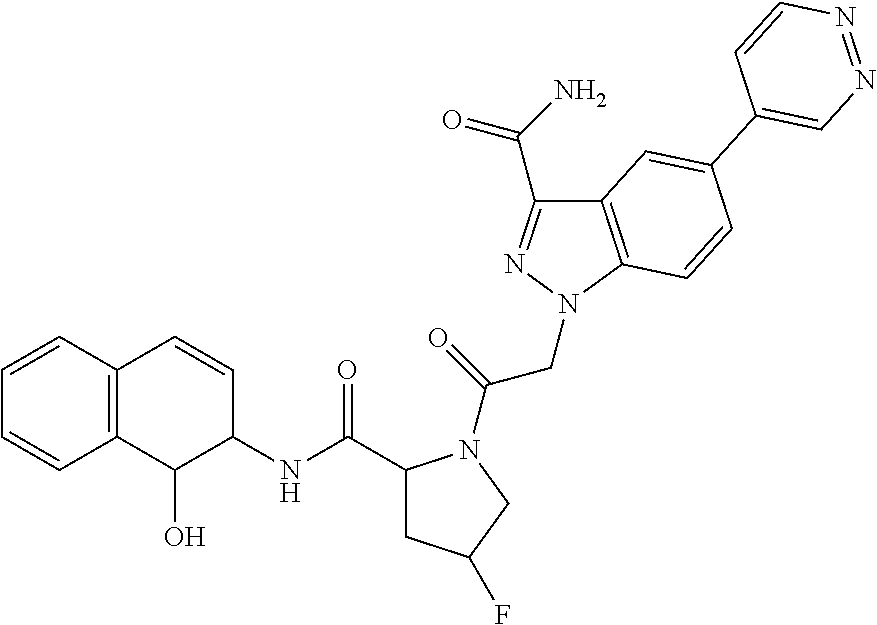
C1(NC(=O)C2CC(F)CN2C(CN2N=C(C(=O)N)C3=C2C=CC(C2=CN=NC=C2)=C3)=O)C=CC2=C(C1O)C=CC=C2
